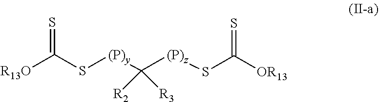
C(S[(P)y]C([(P)z]SC([OR13])=S)([R2])[R3])([R13O])=S
